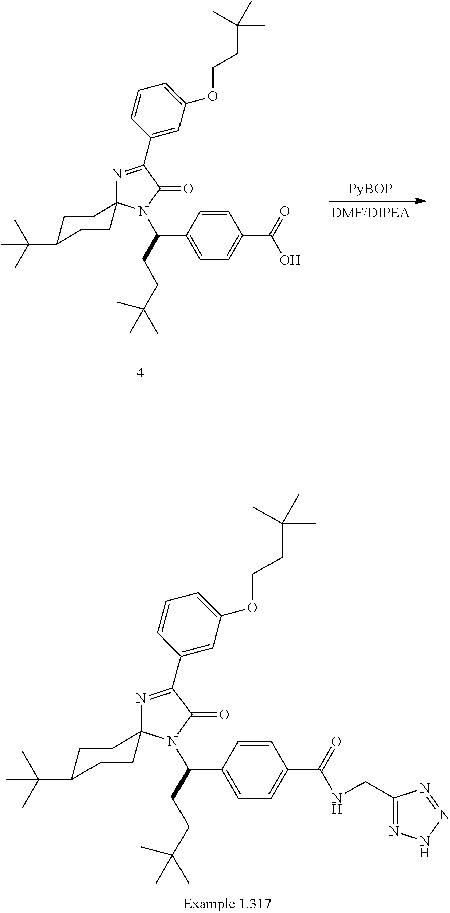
N1=C(C2=CC(OCCC(C)(C)C)=CC=C2)C(=O)N(C(CCC(C)(C)C)C2=CC=C(C(=O)O)C=C2)C12CCC(C(C)(C)C)CC2.N1=C(C2=CC(OCCC(C)(C)C)=CC=C2)C(=O)N(C(CCC(C)(C)C)C2=CC=C(C(=O)NCC3=NNN=N3)C=C2)C12CCC(C(C)(C)C)CC2
